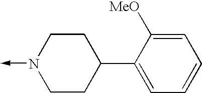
N1(->C)CCC(C2=CC=CC=C2[MeO])CC1
